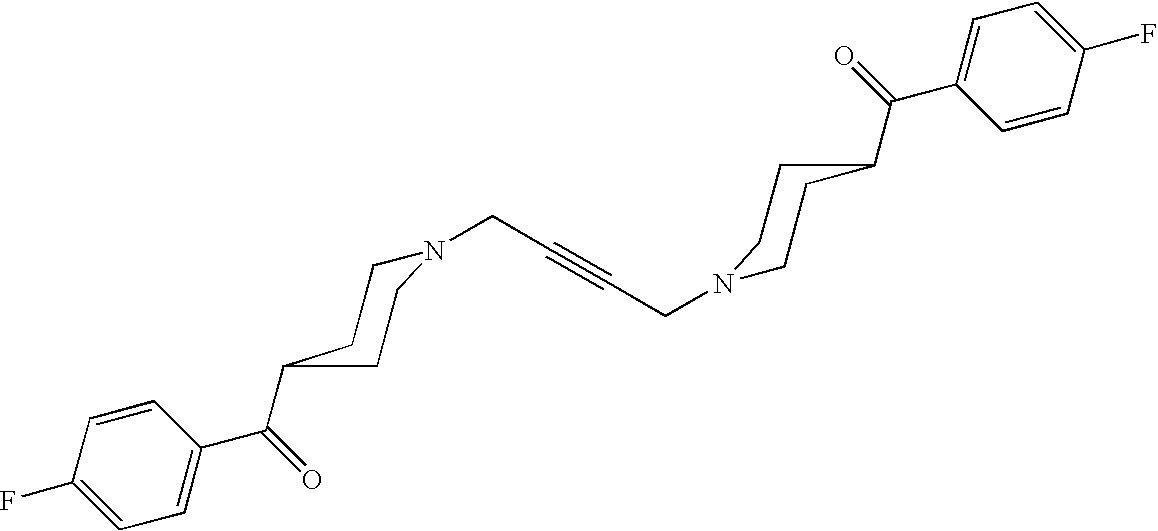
FC1=CC=C(C(=O)C2CCN(CC#CCN3CCC(C(C4=CC=C(F)C=C4)=O)CC3)CC2)C=C1
